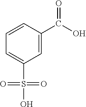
C1=C(S(=O)(=O)O)C=C(C(O)=O)C=C1
